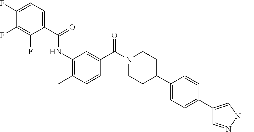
C1(C(=O)NC2=C(C)C=CC(C(N3CCC(C4=CC=C(C5=CN(C)N=C5)C=C4)CC3)=O)=C2)=CC=C(F)C(F)=C1F
